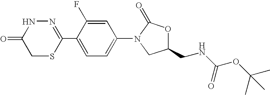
N1=C(C2=CC=C(N3CC(CNC(OC(C)(C)C)=O)OC3=O)C=C2F)SCC(=O)N1
